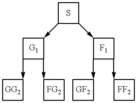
C1C(->C2CC(->C3CCC3)C2->C2CCC2)C(->C2C(->C3CCC3)C(->C3CCC3)C2)C1
